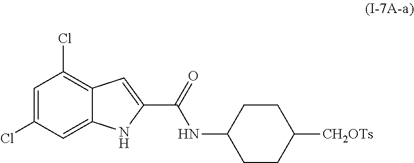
C1=C(Cl)C=C2C(=C1Cl)C=C(C(=O)NC1CCC([CH2OTs])CC1)N2
